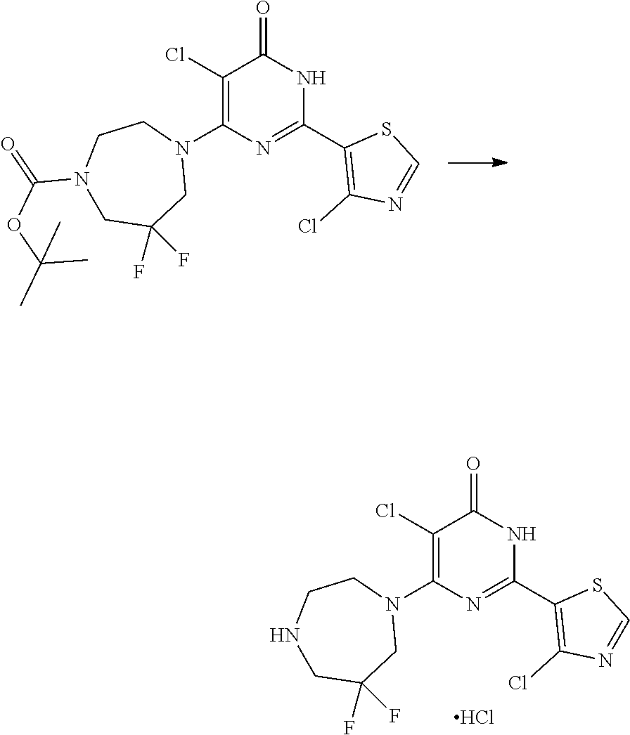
C1(Cl)=C(N2CCN(C(=O)OC(C)(C)C)CC(F)(F)C2)N=C(C2=C(Cl)N=CS2)NC1=O.C1(Cl)=C(N2CCNCC(F)(F)C2)N=C(C2=C(Cl)N=CS2)NC1=O.Cl
